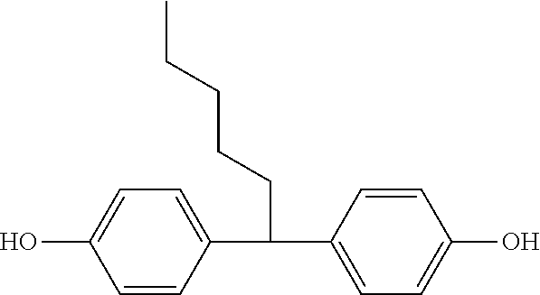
C1=CC(C(C2=CC=C(O)C=C2)CCCCC)=CC=C1O
